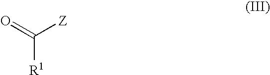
O=C([Z])[R1]
